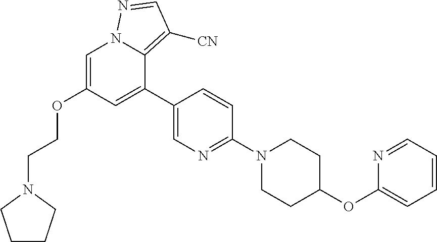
C1=C(OCCN2CCCC2)C=C(C2=CN=C(N3CCC(OC4=CC=CC=N4)CC3)C=C2)C2=C([CN])C=NN12
